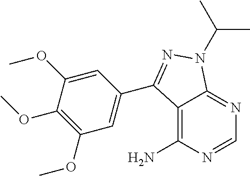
C12=C(N)N=CN=C1N(C(C)C)N=C2C1=CC(OC)=C(OC)C(OC)=C1
